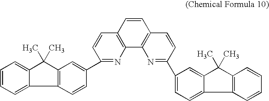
C1=CC=C2C(=C1)C(C)(C)C1=C2C=CC(C2=NC3=C(C=C2)C=CC2=C3N=C(C3=CC=C4C(=C3)C(C)(C)C3=C4C=CC=C3)C=C2)=C1
